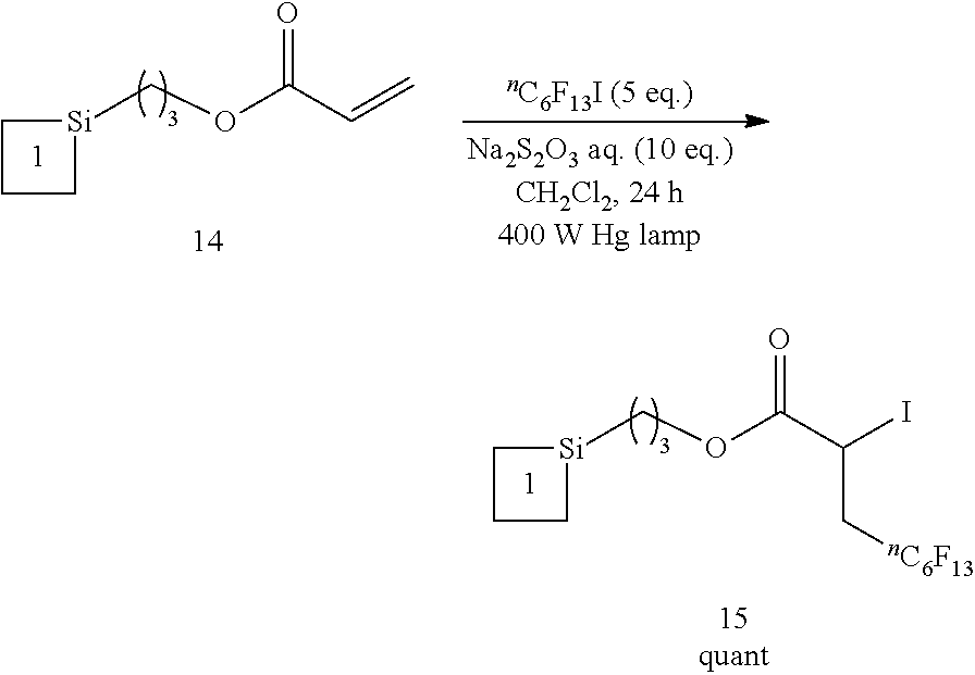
C1CC[Si]1COC(C=C)=O.C1CC[Si]1COC(C(I)C[nC6F13])=O
